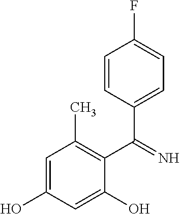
C1=C(O)C=C(O)C(C(=N)C2=CC=C(F)C=C2)=C1C
